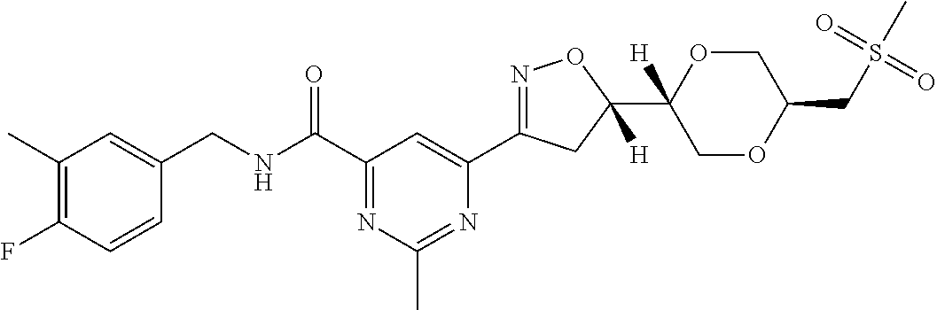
C1(C)=C(F)C=CC(CNC(C2=NC(C)=NC(C3=NOC(C4([H])COC(CS(C)(=O)=O)CO4)([H])C3)=C2)=O)=C1
